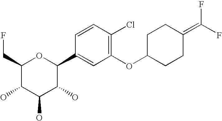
C1(CF)C(O)C(O)C(O)C(C2=CC(OC3CCC(=C(F)F)CC3)=C(Cl)C=C2)O1
